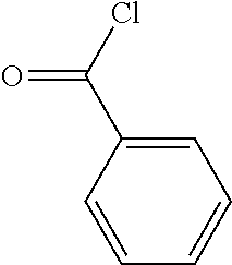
C1=CC(C(Cl)=O)=CC=C1
